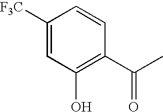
C1([F3C])=CC(O)=C(C(C)=O)C=C1
